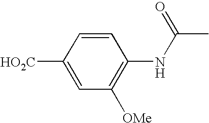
C1=CC([HO2C])=CC([OMe])=C1NC(C)=O
